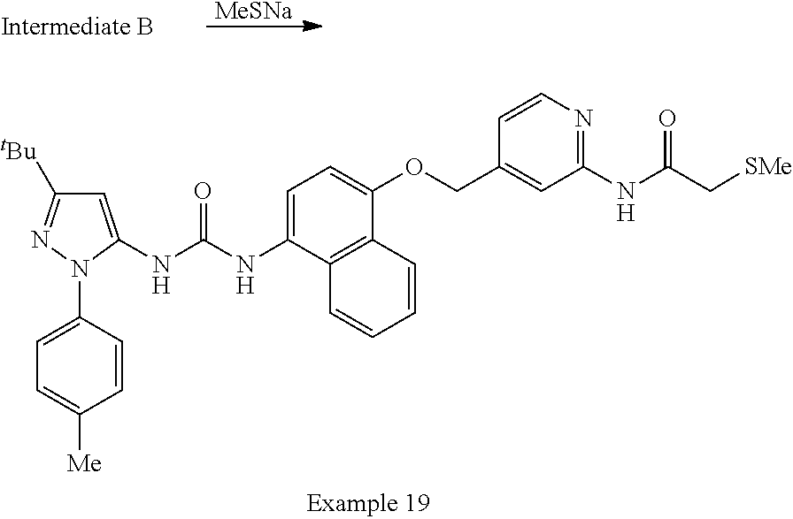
C1=C(NC(=O)NC2=CC([tBu])=NN2C2=CC=C([Me])C=C2)C2=C(C(OCC3=CC(NC(=O)C[SMe])=NC=C3)=C1)C=CC=C2.[MeSNa]
